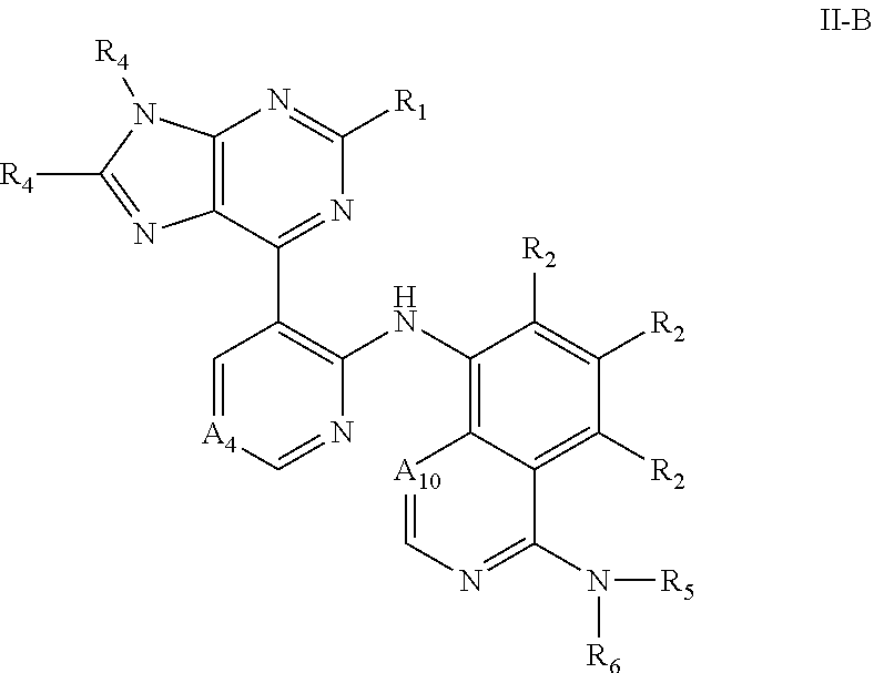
C1(NC2=C(C3=NC([R1])=NC4=C3N=C([R4])N4[R4])C=[A4]C=N2)=C2C(=C([R2])C([R2])=C1[R2])C(N([R5])[R6])=NC=[A10]2
